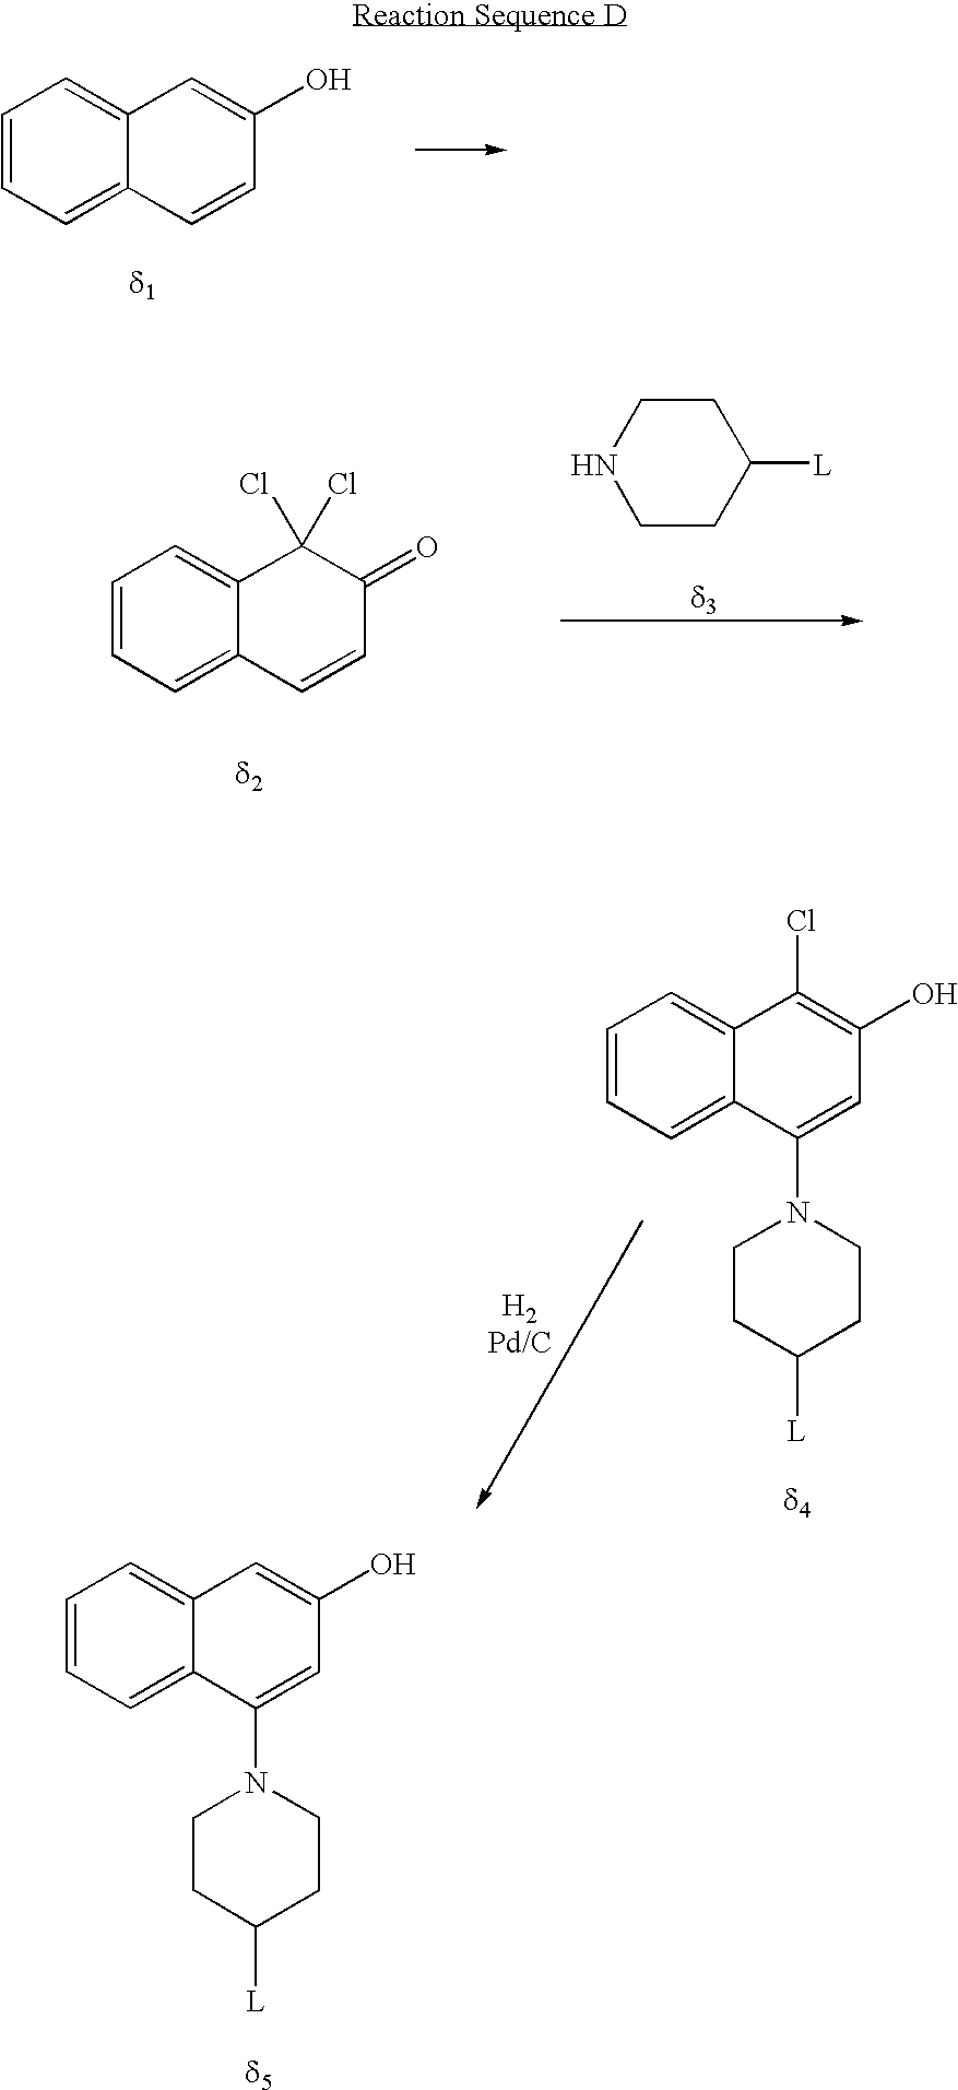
C1=CC=C2C(=C1)C=C(O)C=C2.C1=CC=C2C(=C1)C(Cl)(Cl)C(=O)C=C2.C1CNCCC1[L].C1=CC=C2C(=C1)C(Cl)=C(O)C=C2N1CCC([L])CC1.C1=CC=C2C(=C1)C=C(O)C=C2N1CCC([L])CC1
